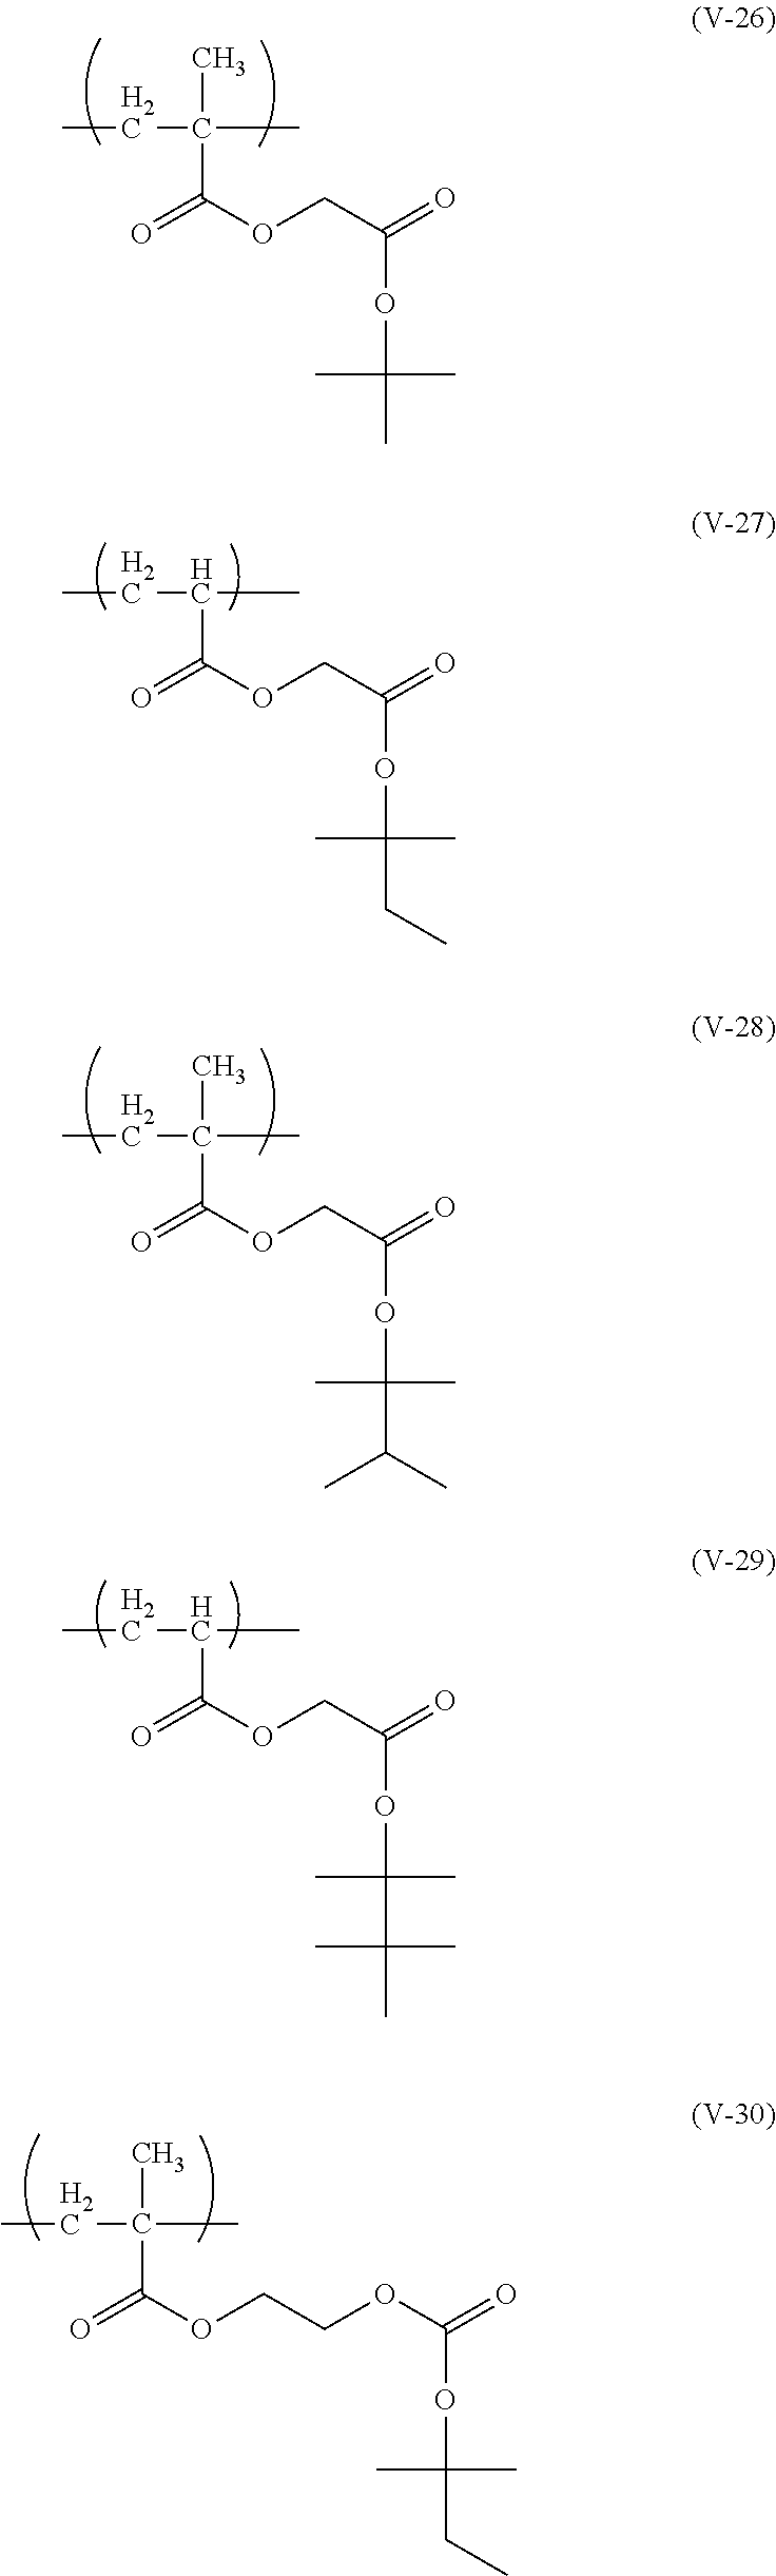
CCC(C)(C)C(OCC(=O)OC(C)(C)C)=O.CCC(C)C(OCC(=O)OC(C)(C)CC)=O.CCC(C)(C)C(OCC(=O)OC(C)(C)C(C)C)=O.CCC(C)C(OCC(=O)OC(C)(C)C(C)(C)C)=O.CCC(C)(C)C(OCCOC(=O)OC(C)(C)CC)=O
